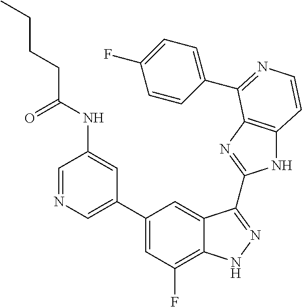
C1(C2=CN=CC(NC(CCCC)=O)=C2)=CC(F)=C2C(=C1)C(C1=NC3=C(N1)C=CN=C3C1=CC=C(F)C=C1)=NN2
